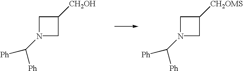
C1N(C([Ph])[Ph])CC1[CH2OH].C1N(C([Ph])[Ph])CC1[CH2OMS]
